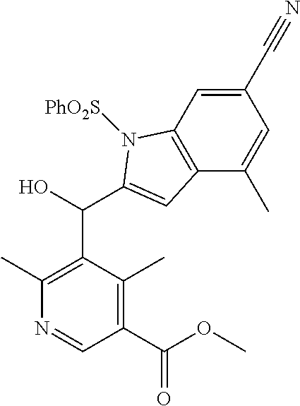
C1(C#N)=CC2=C(C(C)=C1)C=C(C(C1=C(C)N=CC(C(OC)=O)=C1C)O)N2[PhO2S]
